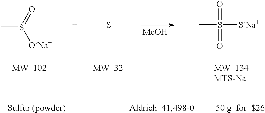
CS(=O)[O-Na+].S.[MeOH].O=S(=O)([S-Na+])C
